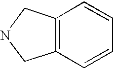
C12=C(C=CC=C1)CNC2
